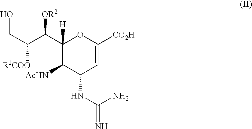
OCC([R1COO])C(C1([H])C([AcHN])C(NC(=N)N)C=C([CO2H])O1)[OR2]
